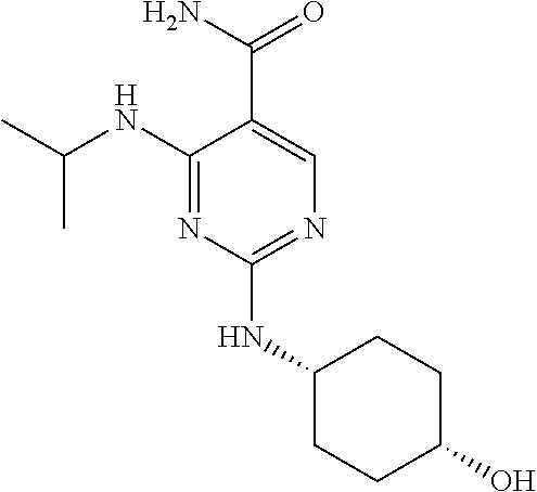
C1(NC(C)C)=NC(NC2CCC(O)CC2)=NC=C1C(N)=O
